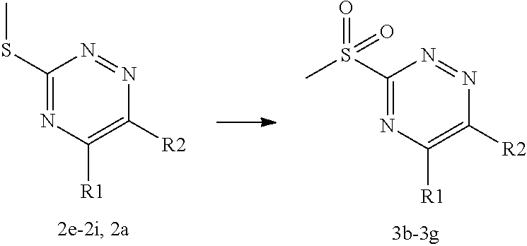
C1(S(C)(=O)=O)=NC([R1])=C([R2])N=N1.C1(SC)=NC([R1])=C([R2])N=N1
